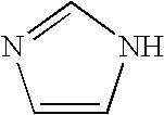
C1=CNC=N1
